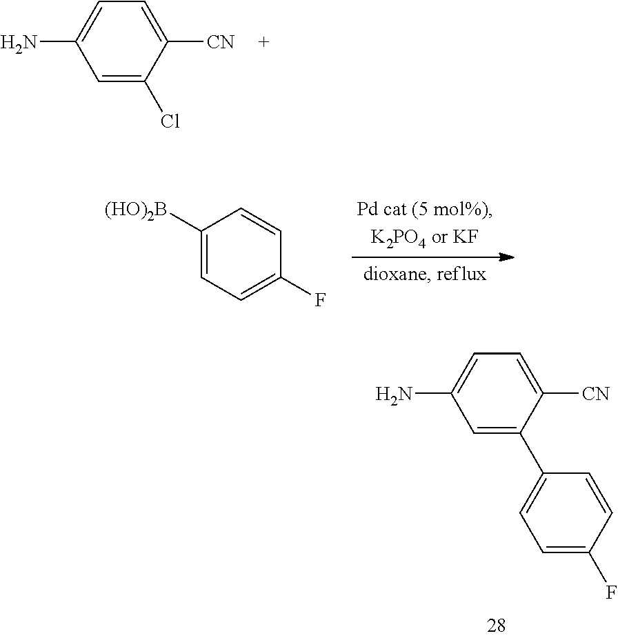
C1=C(Cl)C([CN])=CC=C1N.C1([(HO)2B])=CC=C(F)C=C1.C1=C(C2=CC=C(F)C=C2)C([CN])=CC=C1N
